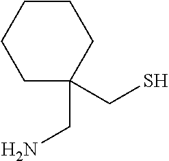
C1CCCC(CN)(CS)C1
